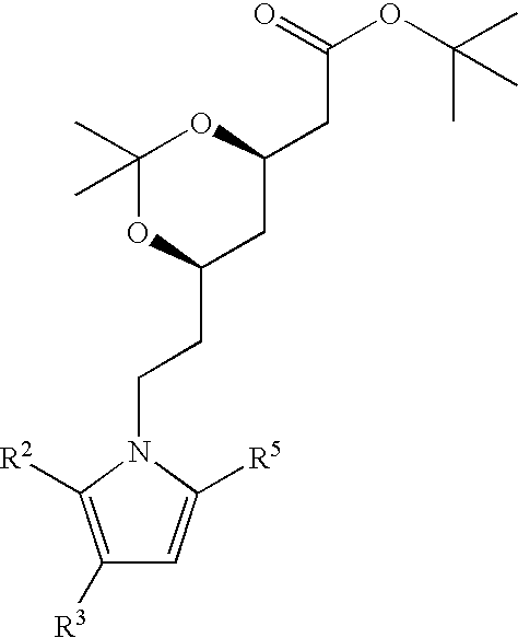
C1([R3])=C([R2])N(CCC2CC(CC(OC(C)(C)C)=O)OC(C)(C)O2)C([R5])=C1
